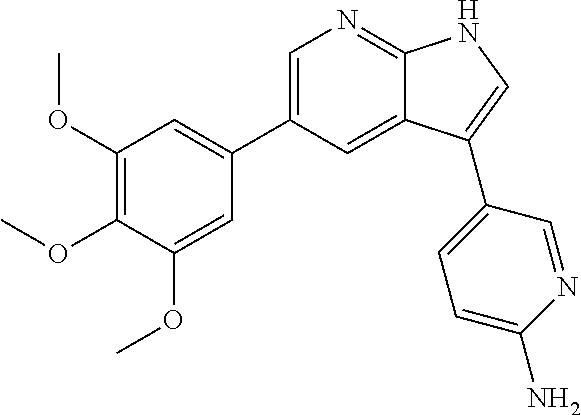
C1(OC)=C(OC)C(OC)=CC(C2=CN=C3C(=C2)C(C2=CC=C(N)N=C2)=CN3)=C1
